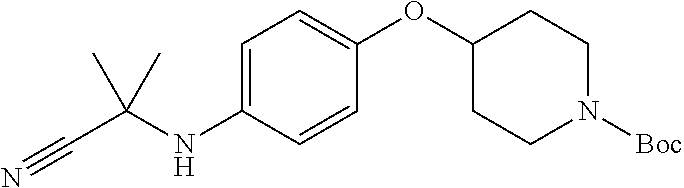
C1=CC(NC(C#N)(C)C)=CC=C1OC1CCN([Boc])CC1
